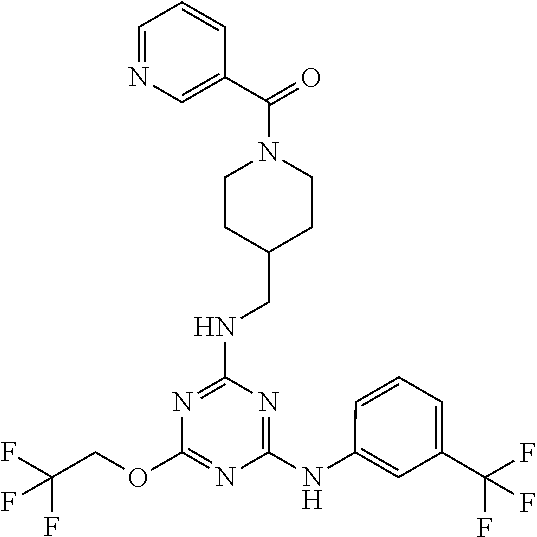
C1CN(C(C2=CN=CC=C2)=O)CCC1CNC1=NC(OCC(F)(F)F)=NC(NC2=CC(C(F)(F)F)=CC=C2)=N1
